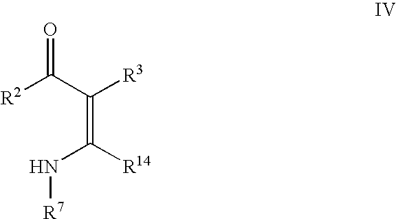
[R2]C(C(=C(N[R7])[R14])[R3])=O
